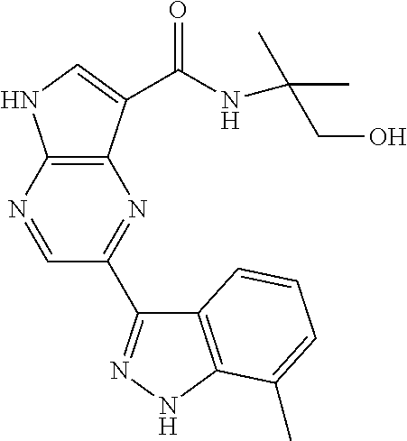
C12=C(N=CC(C3=NNC4=C3C=CC=C4C)=N1)NC=C2C(NC(CO)(C)C)=O
